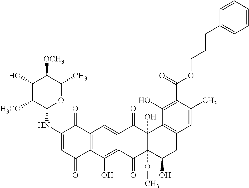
C1(NC2=CC(=O)C3=C(C2=O)C=C2C(=C3O)C(=O)C3(OC)C(O)(C2=O)C2=C(CC3O)C=C(C)C(C(=O)OCCCC3=CC=CC=C3)=C2O)OC(C)C([OCH3])C(O)C1[H3CO]
